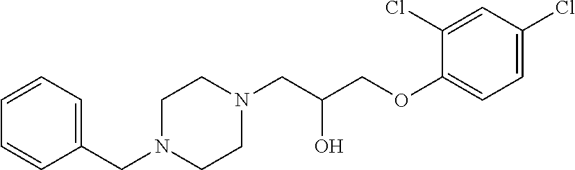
C1(CN2CCN(CC(COC3=CC=C(Cl)C=C3Cl)O)CC2)=CC=CC=C1
